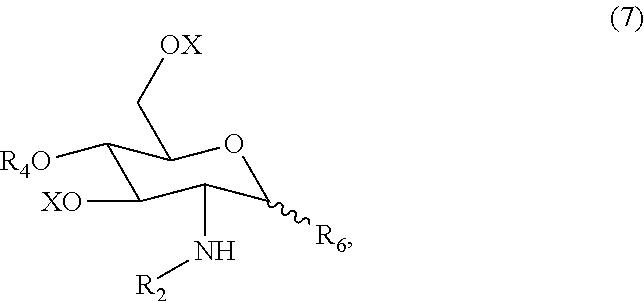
C1([R4O])C([XO])C(N[R2])C([R6])OC1C[OX]
